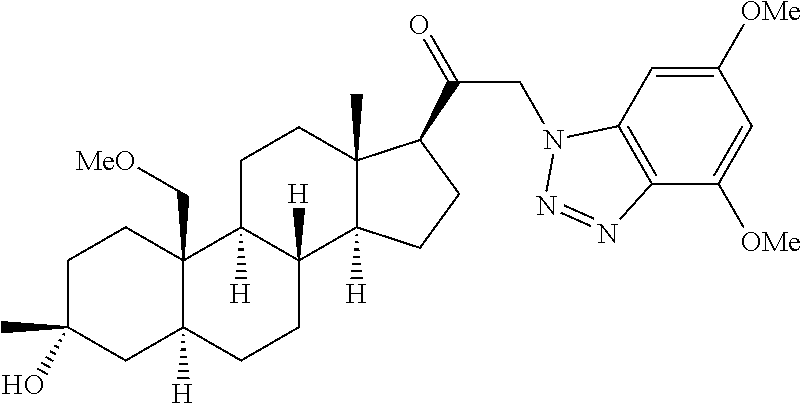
C1C(C)(O)CC2([H])C(C[MeO])(C1)C1([H])C([H])(CC2)C2([H])C(C)(CC1)C(C(=O)CN1C3=C(C([OMe])=CC([OMe])=C3)N=N1)CC2
